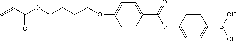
O(CCCCOC(C=C)=O)C1=CC=C(C(OC2=CC=C(B(O)O)C=C2)=O)C=C1
